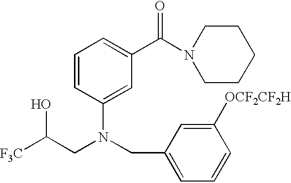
[F3C]C(CN(CC1=CC=CC([OCF2CF2H])=C1)C1=CC(C(N2CCCCC2)=O)=CC=C1)O
